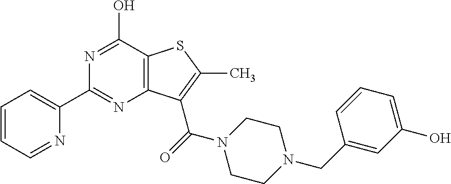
C1=CC=NC(C2=NC3=C(C(O)=N2)SC(C)=C3C(N2CCN(CC3=CC(O)=CC=C3)CC2)=O)=C1
